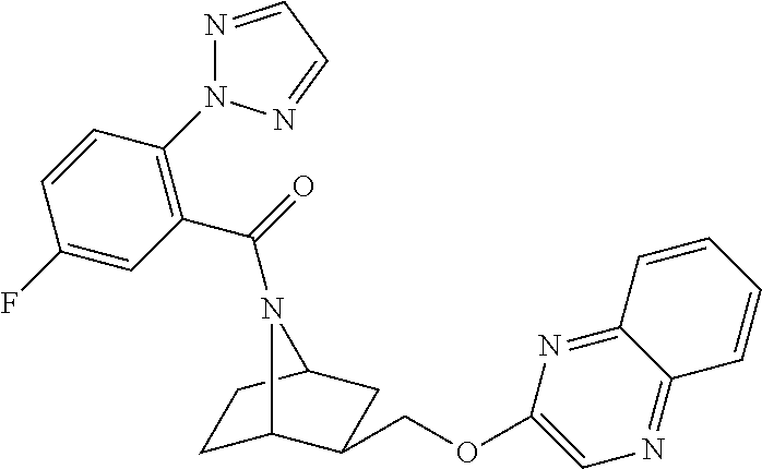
C1C2C(COC3=CN=C4C(=N3)C=CC=C4)CC(C1)N2C(=O)C1=C(N2N=CC=N2)C=CC(F)=C1
